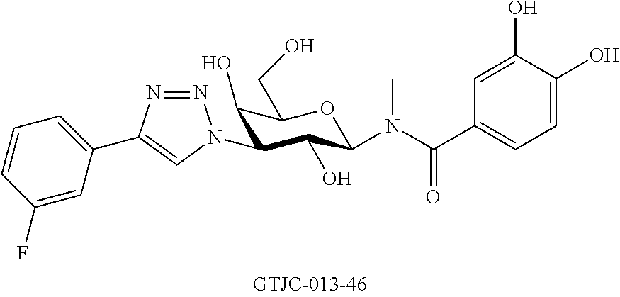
C1(C2=CN(C3C(O)C(CO)OC(N(C(C4=CC=C(O)C(O)=C4)=O)C)C3O)N=N2)=CC=CC(F)=C1
